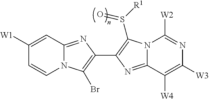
N12C(=NC(C3=C(S([R1])=O)N4C(=N3)C([W4])=C([W3])N=C4[W2])=C1Br)C=C([W1])C=C2
